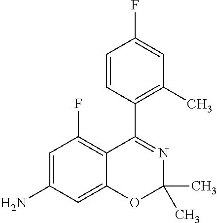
C1(C2=NC(C)(C)OC3=CC(N)=CC(F)=C23)=C(C)C=C(F)C=C1
